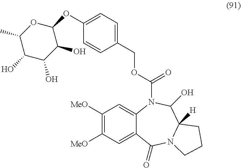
C1([MeO])=C([MeO])C=C2C(=C1)N(C(OCC1=CC=C(OC3OC(C)C(O)C(O)C3O)C=C1)=O)C(O)C1([H])N(C2=O)CCC1
